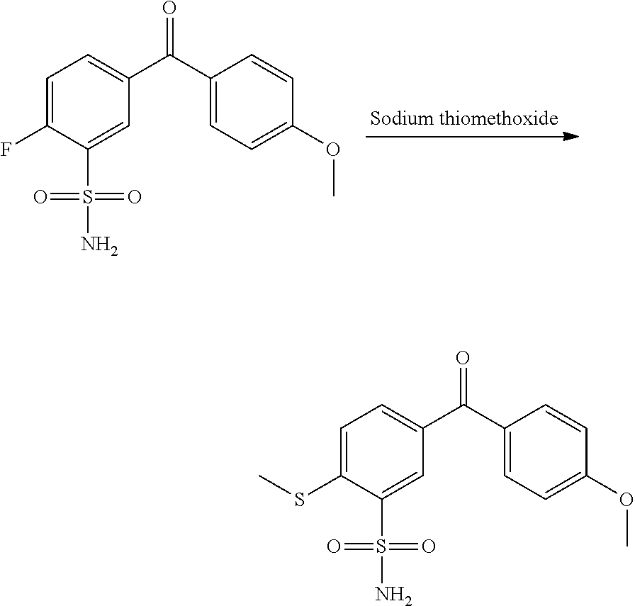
C1=C(F)C(S(=O)(=O)N)=CC(C(C2=CC=C(OC)C=C2)=O)=C1.C1=C(SC)C(S(=O)(=O)N)=CC(C(C2=CC=C(OC)C=C2)=O)=C1
